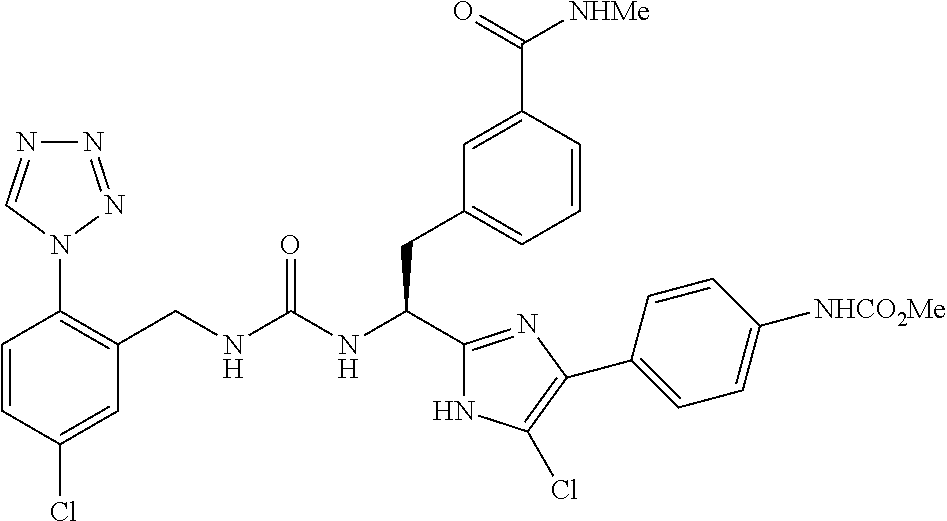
C1=CC(Cl)=CC(CNC(NC(C2=NC(C3=CC=C([NHCO2Me])C=C3)=C(Cl)N2)CC2=CC=CC(C(=O)[NHMe])=C2)=O)=C1N1N=NN=C1
